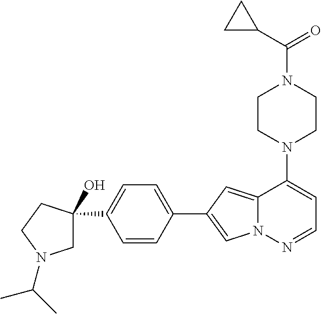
N1(C2=CC=NN3C2=CC(C2=CC=C(C4(O)CN(C(C)C)CC4)C=C2)=C3)CCN(C(=O)C2CC2)CC1
